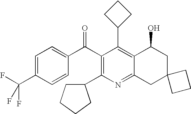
C1(C2=C3C(=NC(C4CCCC4)=C2C(C2=CC=C(C(F)(F)F)C=C2)=O)CC2(CC3O)CCC2)CCC1
